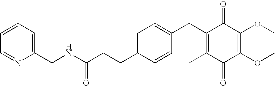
C1(=O)C(C)=C(CC2=CC=C(CCC(=O)NCC3=CC=CC=N3)C=C2)C(=O)C(OC)=C1OC
